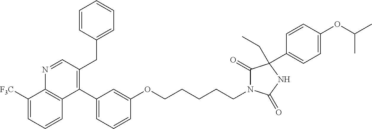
C1(C2=CC=CC(OCCCCCN3C(=O)C(CC)(C4=CC=C(OC(C)C)C=C4)NC3=O)=C2)=C(CC2=CC=CC=C2)C=NC2=C1C=CC=C2[F3C]
